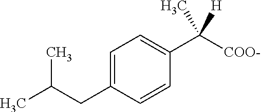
C1=C(CC(C)C)C=CC(C([COO-])(C)[H])=C1
